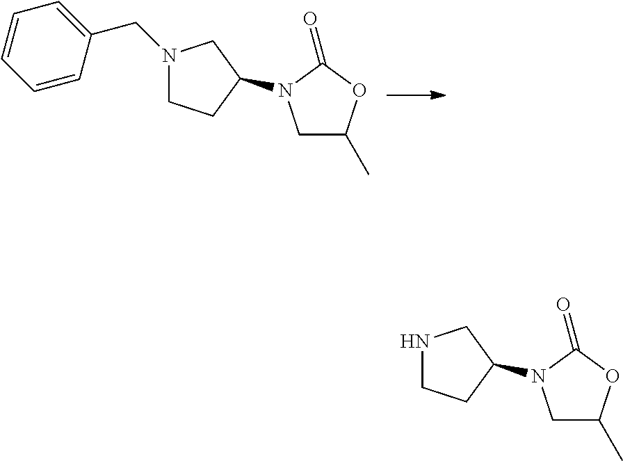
N1(CC2=CC=CC=C2)CCC(N2CC(C)OC2=O)C1.N1CCC(N2CC(C)OC2=O)C1
